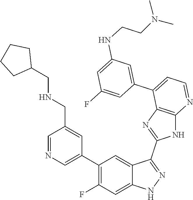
C1=NC=C(C2=C(F)C=C3C(=C2)C(C2=NC4=C(N2)N=CC=C4C2=CC(NCCN(C)C)=CC(F)=C2)=NN3)C=C1CNCC1CCCC1
